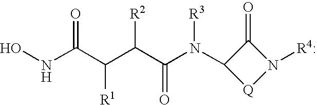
C1(=O)C(N(C(C(C(C(NO)=O)[R1])[R2])=O)[R3])[Q]N1[R4:]
